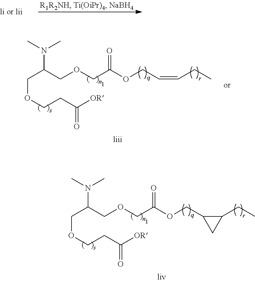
C(COCC(=O)OCC1C(CC)C1)(COCCC([OR])=O)N(C)C.C(COCC(=O)OCC=CCC)(COCCC([OR])=O)N(C)C
